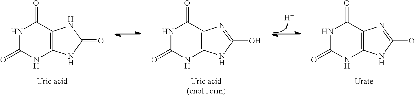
[H].N1C(=O)NC2=C(C1=O)N=C([O-])N2.N1C(=O)NC2=C(C1=O)N=C(O)N2.N1C(=O)NC2=C(C1=O)NC(=O)N2
